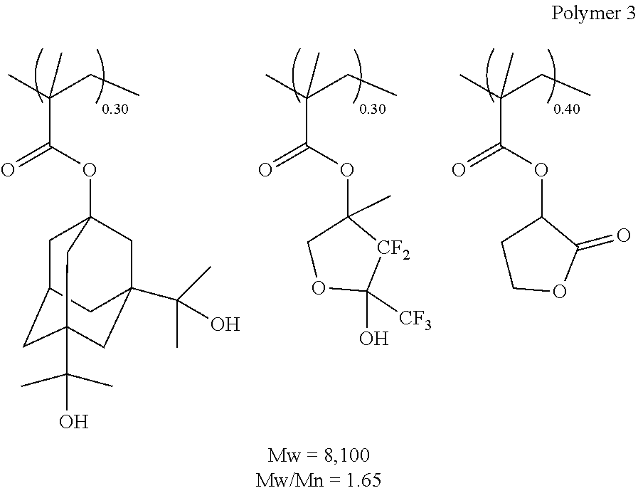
C(C(OC12CC3CC(C(O)(C)C)(CC(C(C)(C)O)(C1)C3)C2)=O)(C)(CC)C.C(C(OC1(C)COC(O)([CF3])[CF2]1)=O)(C)(CC)C.C(C(OC1CCOC1=O)=O)(C)(CC)C
